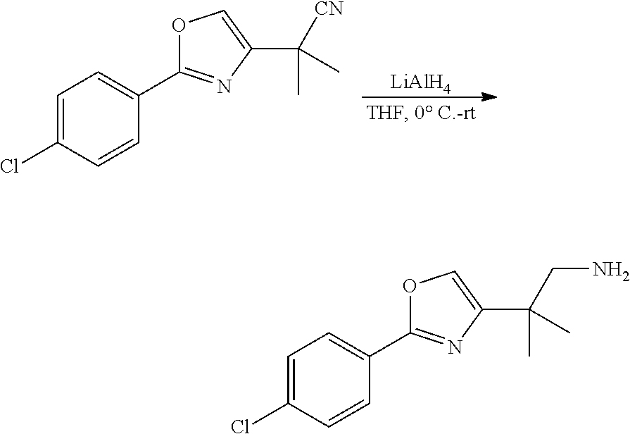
[LiAlH4].C1=C(Cl)C=CC(C2=NC(C([CN])(C)C)=CO2)=C1.C1=C(Cl)C=CC(C2=NC(C(CN)(C)C)=CO2)=C1
